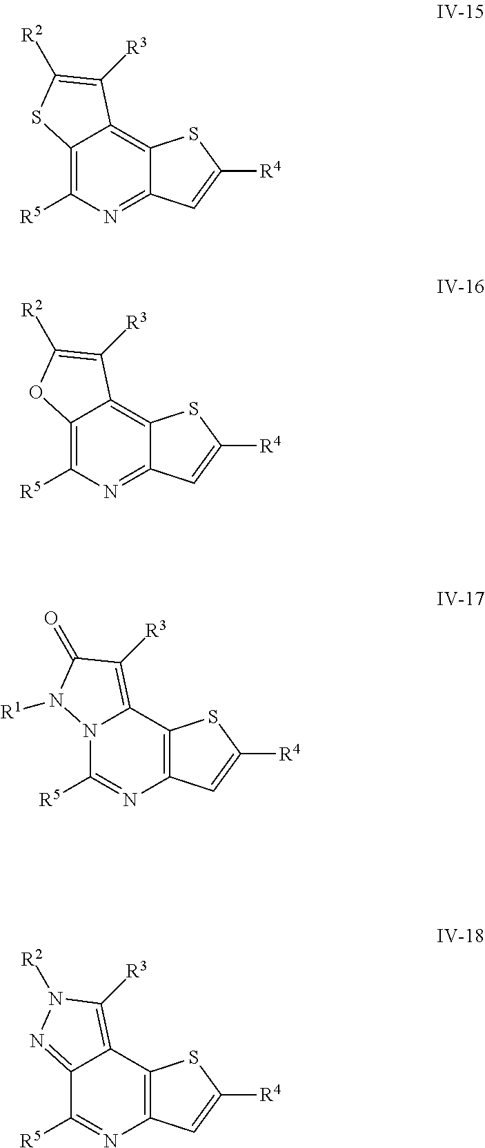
C12=C([R5])N=C3C(=C1C([R3])=C([R2])S2)SC([R4])=C3.C12=C([R5])N=C3C(=C1C([R3])=C([R2])O2)SC([R4])=C3.N12C([R5])=NC3=C(C1=C([R3])C(=O)N2[R1])SC([R4])=C3.C12=NN([R2])C([R3])=C1C1=C(N=C2[R5])C=C([R4])S1
